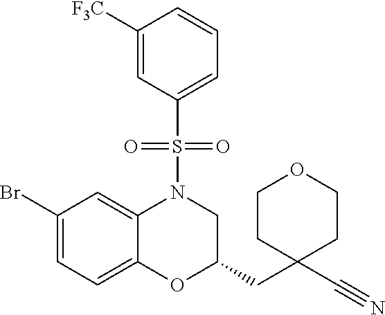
C1(CC2(C#N)CCOCC2)CN(S(C2=CC=CC([F3C])=C2)(=O)=O)C2=CC(Br)=CC=C2O1
